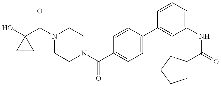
C1CC1(O)C(N1CCN(C(C2=CC=C(C3=CC(NC(=O)C4CCCC4)=CC=C3)C=C2)=O)CC1)=O
